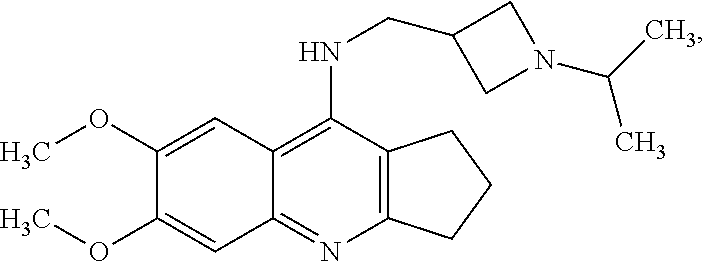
C12=C(N=C3C(=C1NCC1CN(C(C)C)C1)C=C(OC)C(OC)=C3)CCC2
